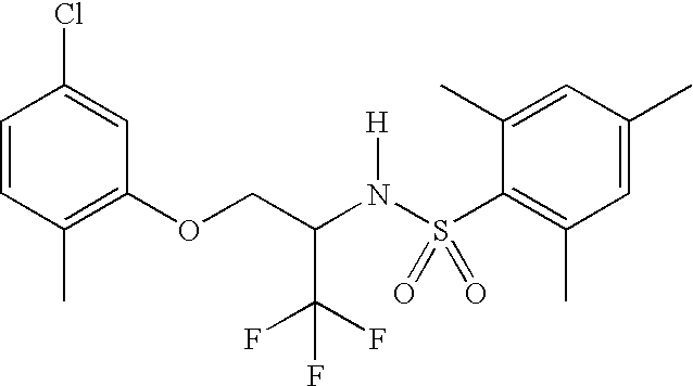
C1=CC(C)=C(OCC(N(S(C2=C(C)C=C(C)C=C2C)(=O)=O)[H])C(F)(F)F)C=C1Cl
